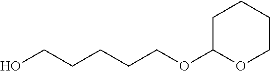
C1C(OCCCCCO)OCCC1
